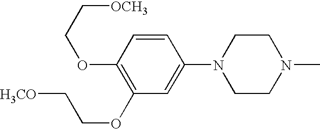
C1=CC(OCC[OCH3])=C(OCC[H3CO])C=C1N1CCN(C)CC1
